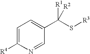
C1=C([R4])N=CC(C(S[R3])([R1])[R2])=C1
